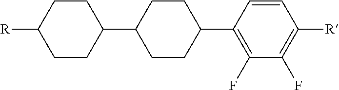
C1=CC(C2CCC(C3CCC([R])CC3)CC2)=C(F)C(F)=C1[R]
